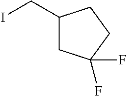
C1(CI)CC(F)(F)CC1
